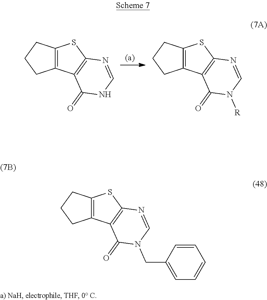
C12=C(CCC1)SC1=C2C(=O)NC=N1.C12=C(CCC1)SC1=C2C(=O)N([R])C=N1.C12=C(CCC1)SC1=C2C(=O)N(CC2=CC=CC=C2)C=N1
